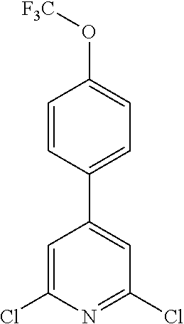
C1=CC(C2=CC(Cl)=NC(Cl)=C2)=CC=C1O[F3C]
